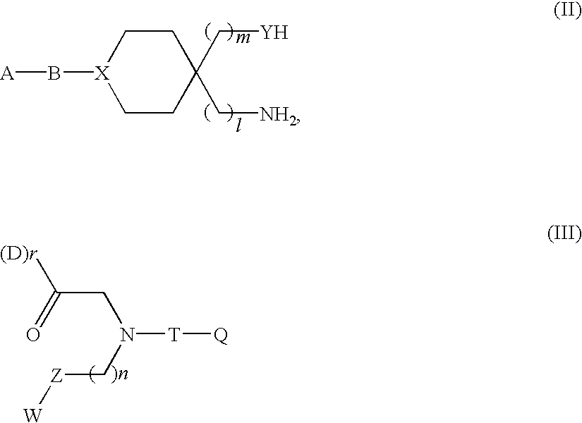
B([X]1CCC(C[NH2])(C[Y])CC1)[A].N([T][Q])(CC(=O)[(D)r])C[Z][W]
